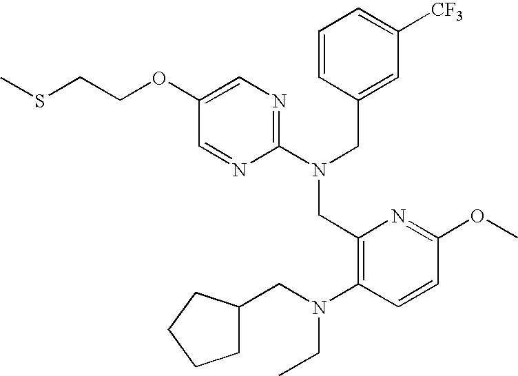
C1(OCCSC)=CN=C(N(CC2=CC([CF3])=CC=C2)CC2=C(N(CC3CCCC3)CC)C=CC(OC)=N2)N=C1
